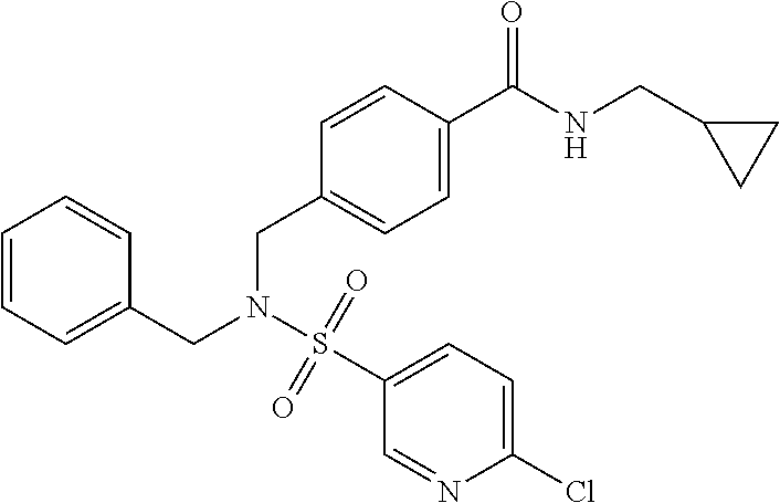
C1=CC=C(CN(CC2=CC=C(C(=O)NCC3CC3)C=C2)S(=O)(=O)C2=CC=C(Cl)N=C2)C=C1
